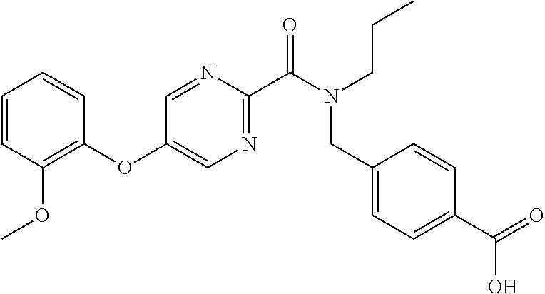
C1(OC2=CN=C(C(N(CCC)CC3=CC=C(C(=O)O)C=C3)=O)N=C2)=C(OC)C=CC=C1
